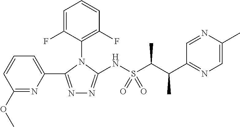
C1(OC)=NC(C2=NN=C(NS(C(C(C3=NC=C(C)N=C3)C)C)(=O)=O)N2C2=C(F)C=CC=C2F)=CC=C1
